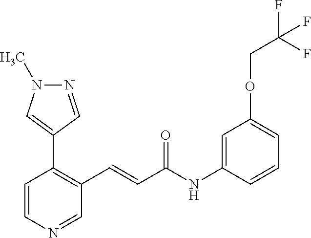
N1=CC(C2=C(C=CC(NC3=CC(OCC(F)(F)F)=CC=C3)=O)C=NC=C2)=CN1C
